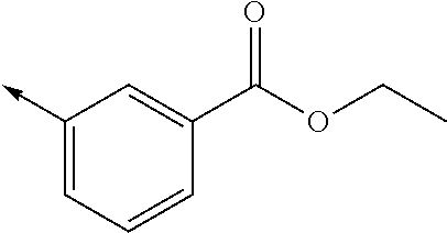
C1(->C)=CC=CC(C(OCC)=O)=C1
